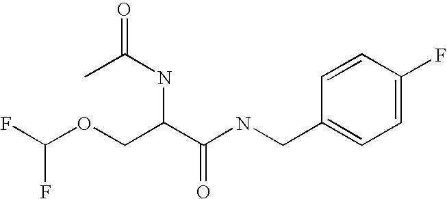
C1=CC(F)=CC=C1CNC(C(COC(F)F)NC(=O)C)=O
